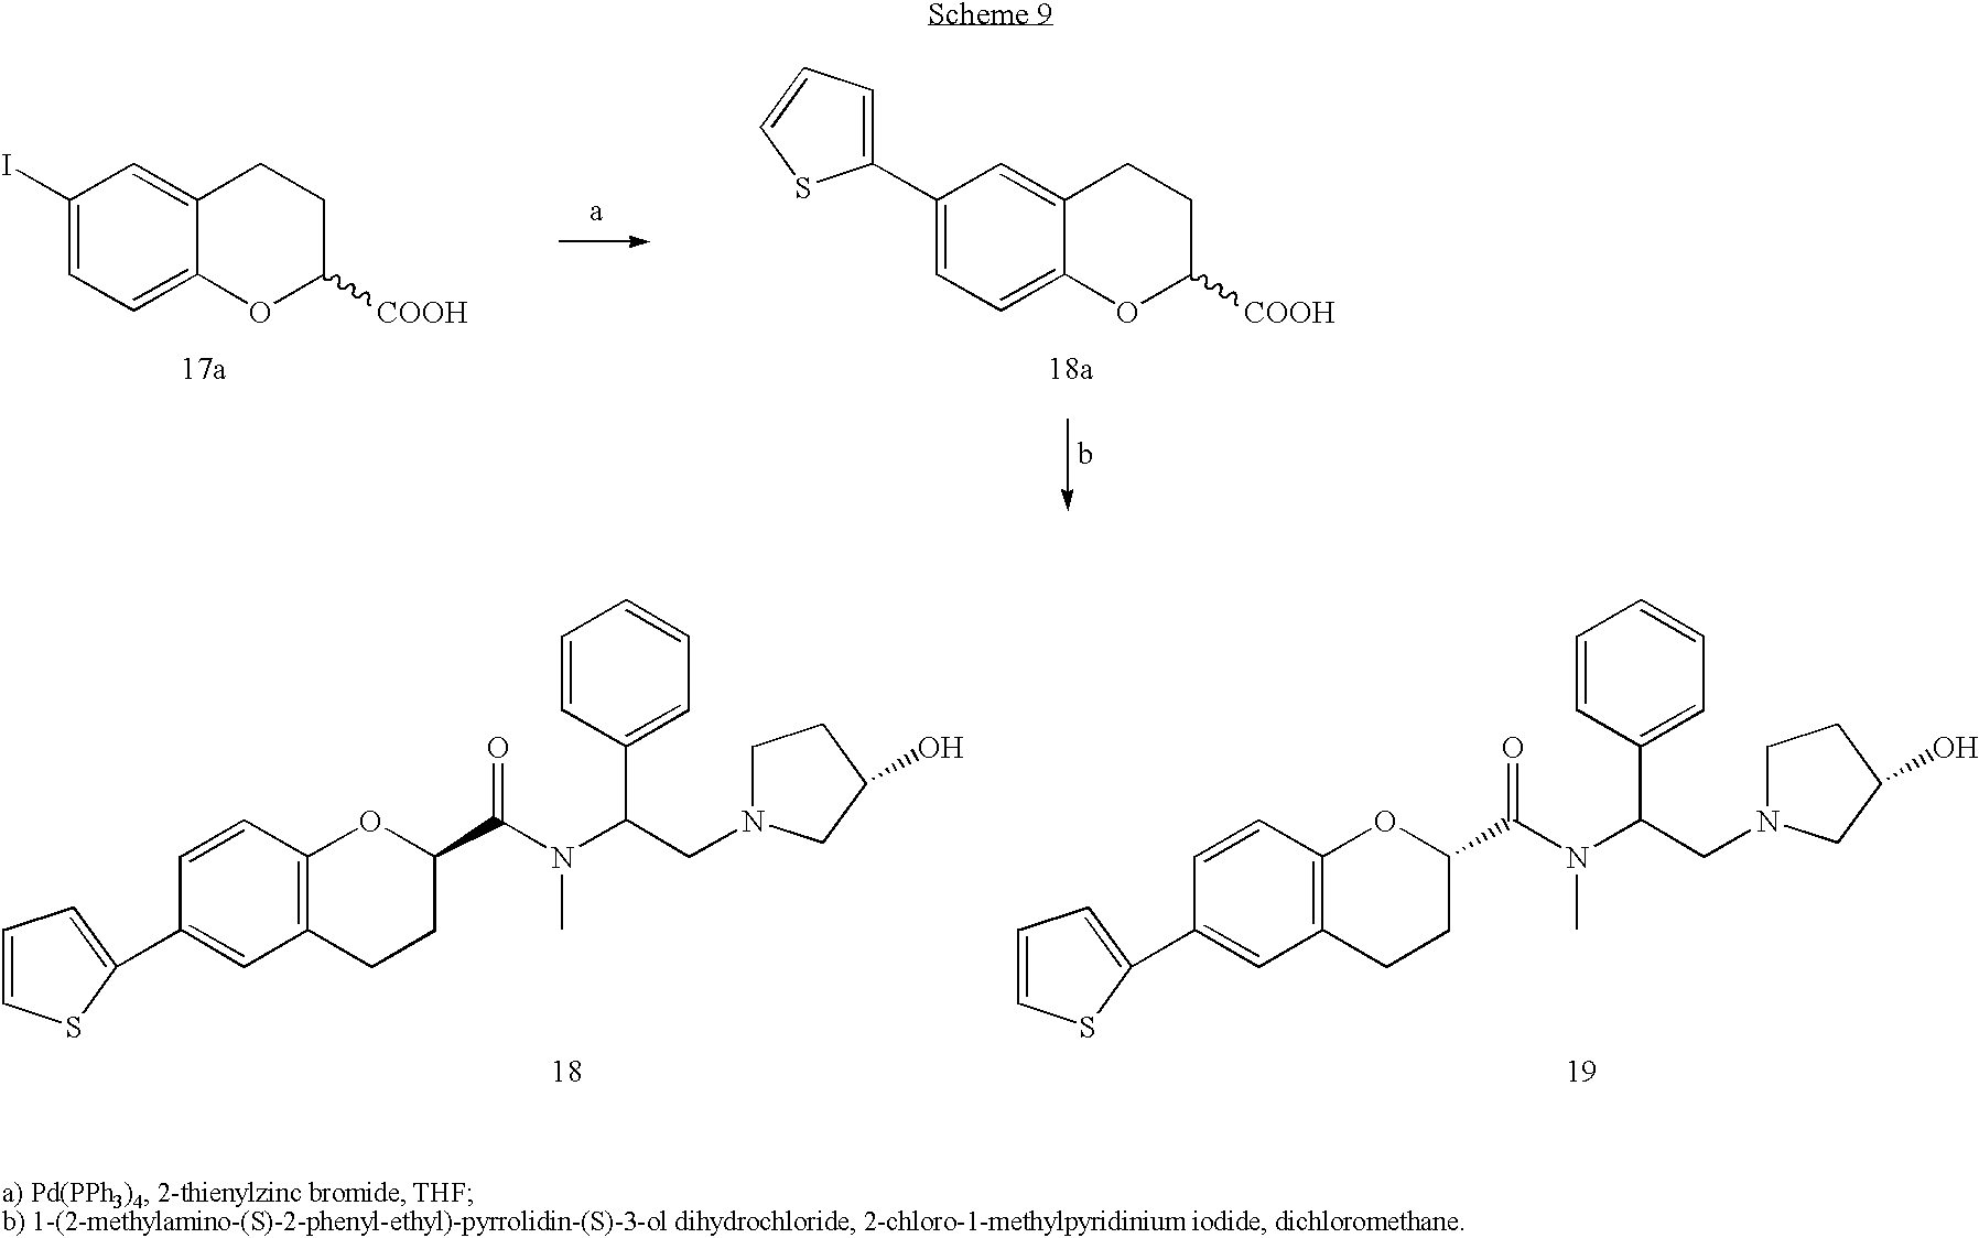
C1(I)=CC=C2C(=C1)CCC([COOH])O2.C1(C2=CC=CS2)=CC=C2C(=C1)CCC([COOH])O2.C12=C(C=CC(C3=CC=CS3)=C1)OC(C(N(C(CN1CCC(O)C1)C1=CC=CC=C1)C)=O)CC2.C12=C(C=CC(C3=CC=CS3)=C1)OC(C(N(C(CN1CCC(O)C1)C1=CC=CC=C1)C)=O)CC2
